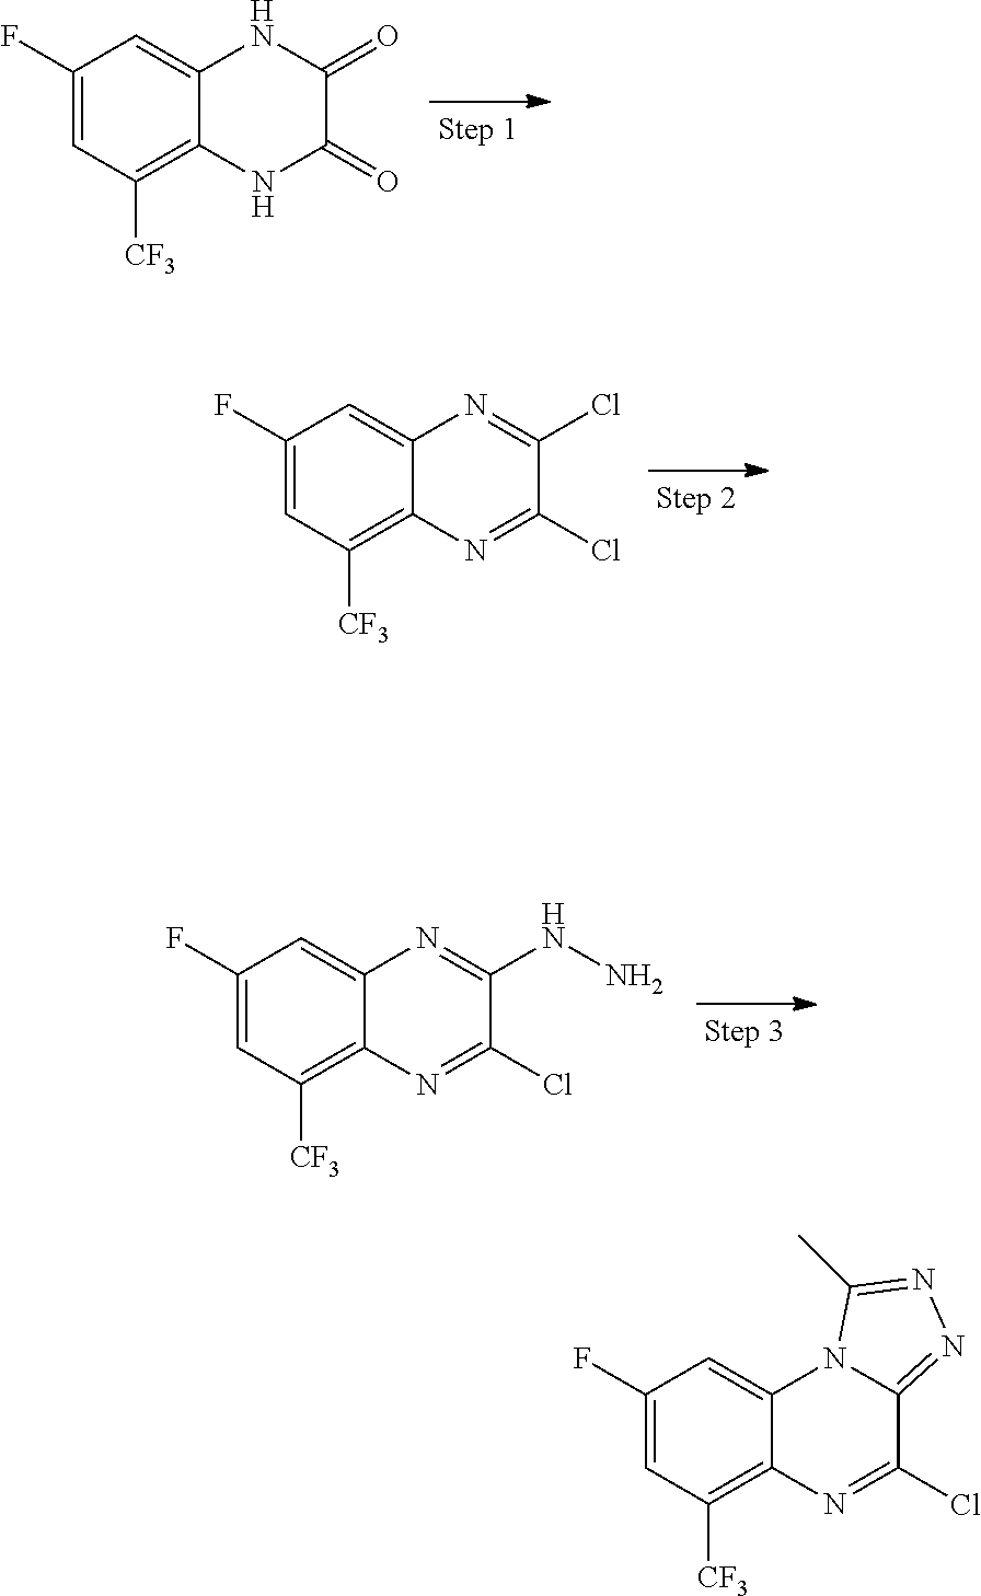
C1(F)=CC([CF3])=C2C(=C1)NC(=O)C(=O)N2.C1(F)=CC([CF3])=C2C(=C1)N=C(Cl)C(Cl)=N2.C1(F)=CC([CF3])=C2C(=C1)N=C(NN)C(Cl)=N2.C1(F)=CC([CF3])=C2C(=C1)N1C(=NN=C1C)C(Cl)=N2
